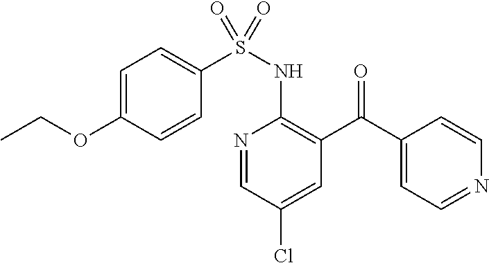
N1=CC(Cl)=CC(C(C2=CC=NC=C2)=O)=C1NS(C1=CC=C(OCC)C=C1)(=O)=O
